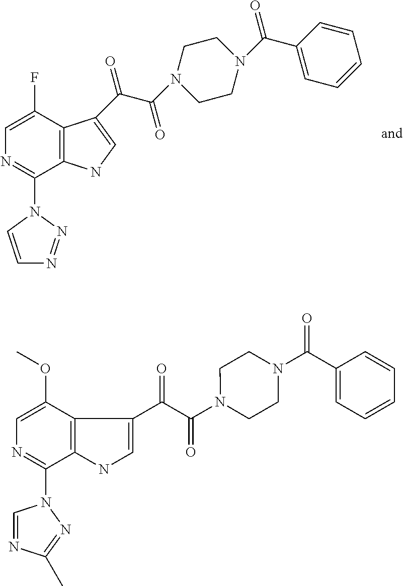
C12=C(C(C(C(N3CCN(C(C4=CC=CC=C4)=O)CC3)=O)=O)=CN1)C(F)=CN=C2N1C=CN=N1.C1(C(C(N2CCN(C(C3=CC=CC=C3)=O)CC2)=O)=O)=CNC2=C1C(OC)=CN=C2N1C=NC(C)=N1
